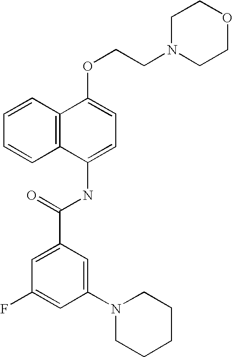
C1=CC2=C(C=C1)C(NC(C1=CC(F)=CC(N3CCCCC3)=C1)=O)=CC=C2OCCN1CCOCC1
